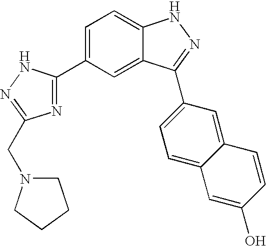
C1=C(C2=NC(CN3CCCC3)=NN2)C=C2C(=C1)NN=C2C1=CC=C2C(=C1)C=CC(O)=C2
